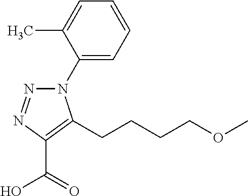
C1(N2N=NC(C(=O)O)=C2CCCCOC)=CC=CC=C1C
